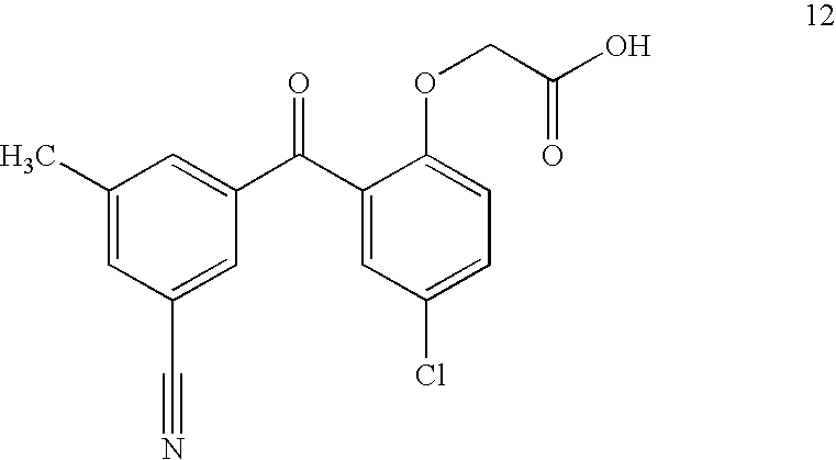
C1(C)=CC(C#N)=CC(C(C2=CC(Cl)=CC=C2OCC(O)=O)=O)=C1
